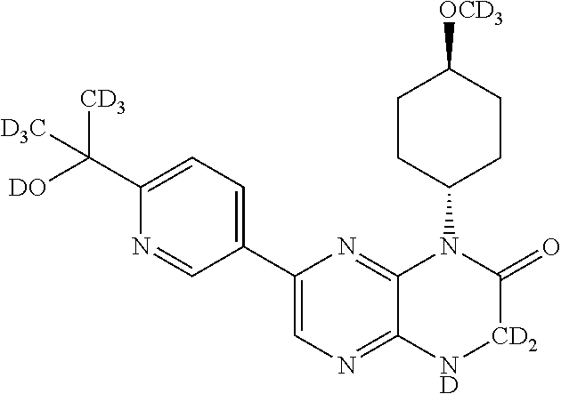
C1CC(N2C3=NC(C4=CC=C(C([CD3])([DO])[D3C])N=C4)=CN=C3[ND][CD2]C2=O)CCC1[OCD3]
